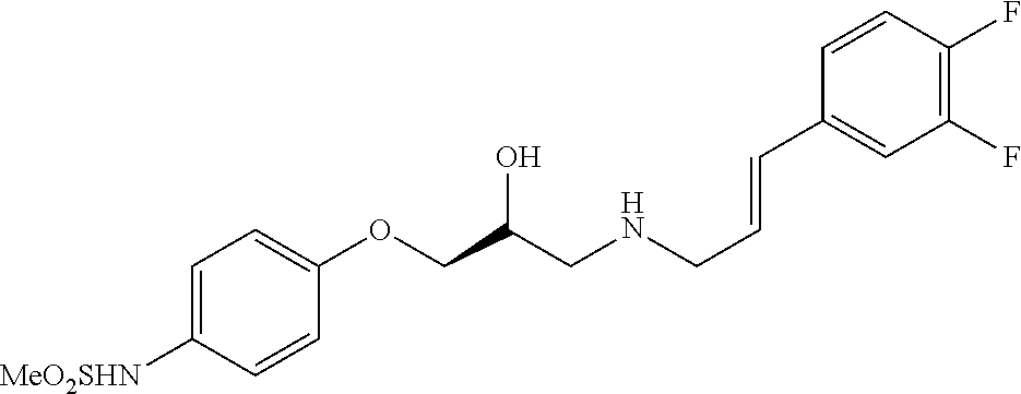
C1=C([MeO2SHN])C=CC(OCC(CNCC=CC2=CC(F)=C(F)C=C2)O)=C1
